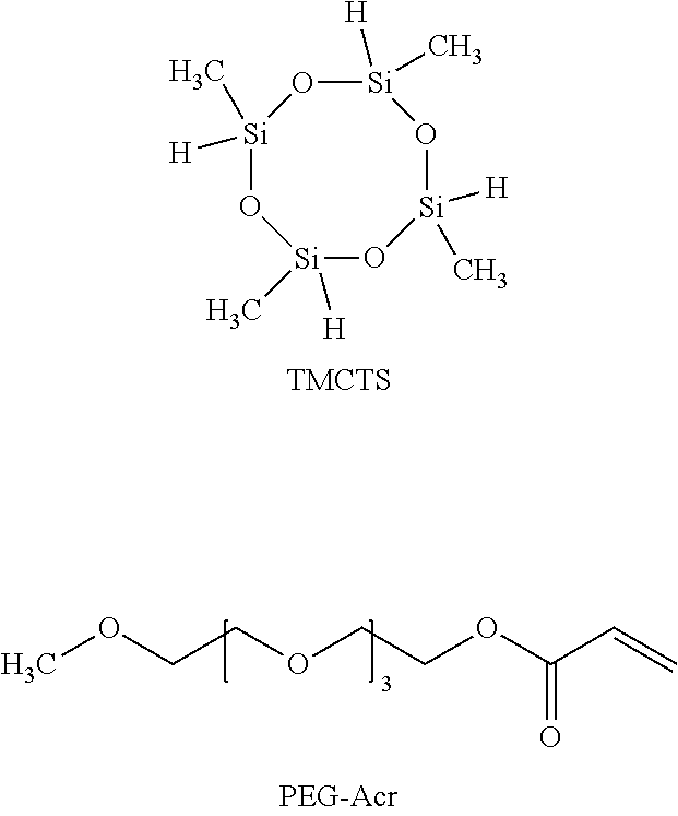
[Si]1(C)([H])O[Si]([H])(C)O[Si]([H])(C)O[Si](C)([H])O1.[TMCTS].COCCOCCOC(C=C)=O
